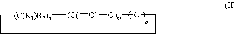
[(C(R1)R2)n]1[(C(]=[O)][O)m]OCCCC1
